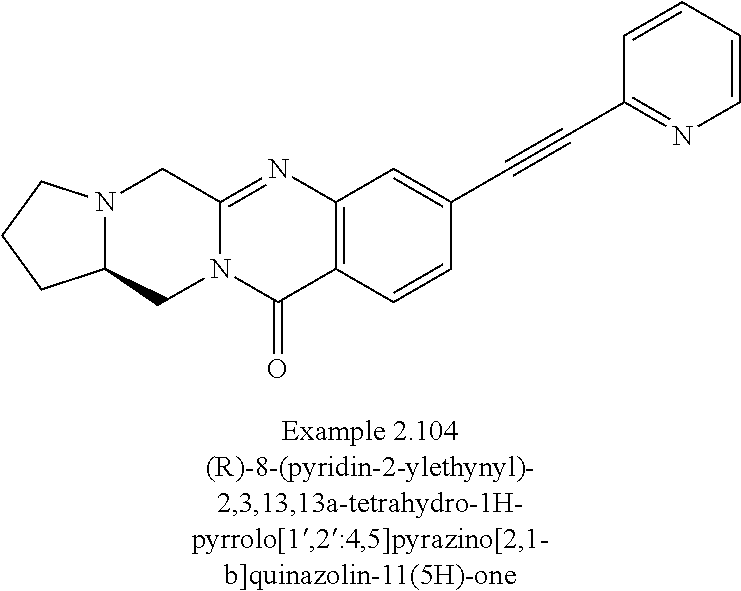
N12C(=NC3=C(C1=O)C=CC(C#CC1=NC=CC=C1)=C3)CN1C(C2)CCC1
